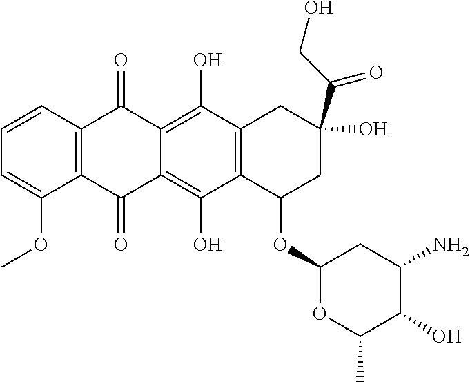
C1=CC2=C(C(OC)=C1)C(=O)C1=C(O)C3=C(C(O)=C1C2=O)CC(O)(C(=O)CO)CC3OC1OC(C)C(O)C(N)C1
